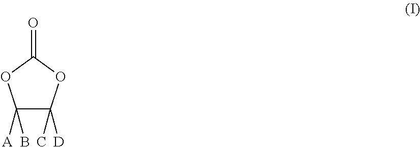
C1(B)([A])C(C)([D])OC(=O)O1
